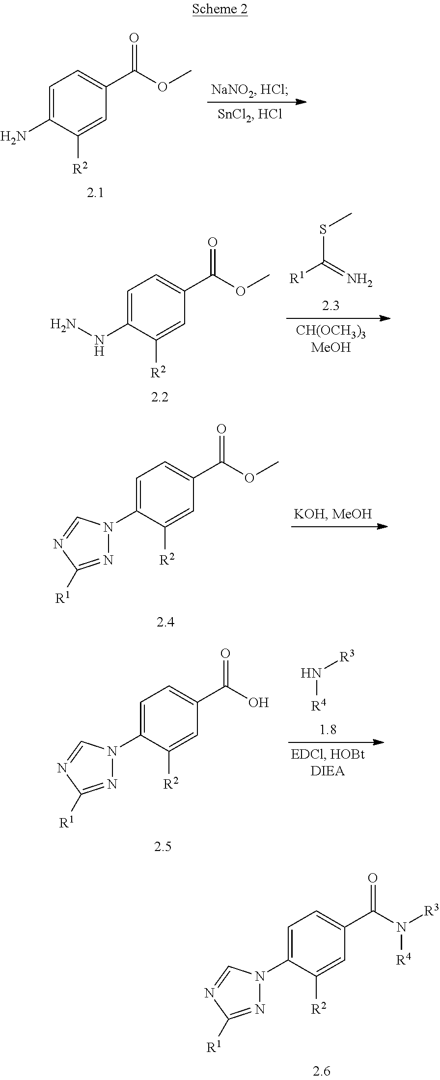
C1=C(N2N=C([R1])N=C2)C([R2])=CC(C(N([R4])[R3])=O)=C1.C1=C(N)C([R2])=CC(C(=O)OC)=C1.C1=C(NN)C([R2])=CC(C(=O)OC)=C1.S(C([R1])=N)C.C1=C(N2N=C([R1])N=C2)C([R2])=CC(C(OC)=O)=C1.C1=C(N2N=C([R1])N=C2)C([R2])=CC(C(O)=O)=C1.N([R4])[R3]
